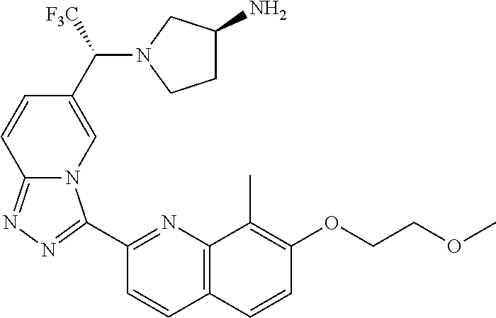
C1(C2=NN=C3N2C=C(C(N2CCC(N)C2)[F3C])C=C3)=NC2=C(C=C1)C=CC(OCCOC)=C2C
